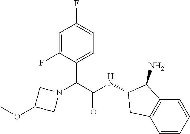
N1(C(C(NC2CC3=C(C2N)C=CC=C3)=O)C2=CC=C(F)C=C2F)CC(OC)C1
